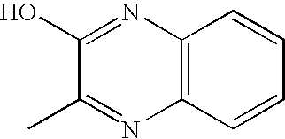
OC1=NC2=C(N=C1C)C=CC=C2
